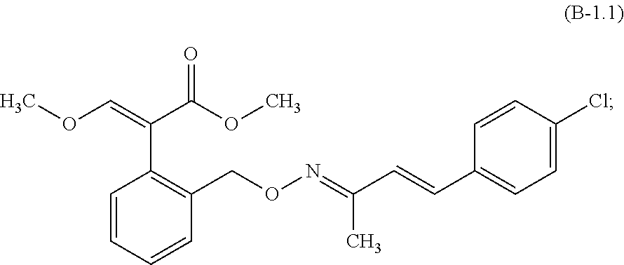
C1=CC=CC(CON=C(C)C=CC2=CC=C(Cl)C=C2)=C1C(=COC)C(OC)=O
